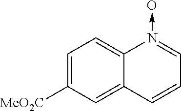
C1=C([MeO2C])C=C2C(=C1)N(->O)=CC=C2
